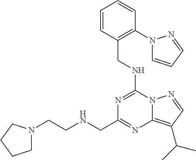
C1=CC=CC(N2C=CC=N2)=C1CNC1=NC(CNCCN2CCCC2)=NC2=C(C(C)C)C=NN21
